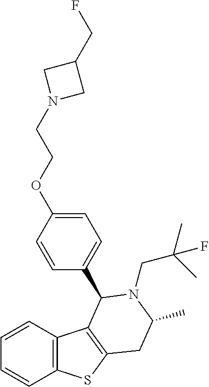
C1=CC2=C(C=C1)SC1=C2C(C2=CC=C(OCCN3CC(CF)C3)C=C2)N(CC(C)(C)F)C(C)C1
